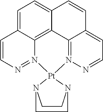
C1=C2C3=C4C(=C1)C=CC1=CC=NN(=C41)[Pt]1(N3=NC=C2)N2CCN1CC2
